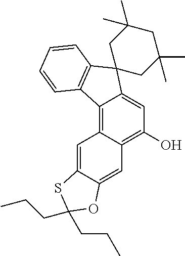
C1(O)=C2C(=C3C(=C1)C1(C4=C3C=CC=C4)CC(C)(C)CC(C)(C)C1)C=C1C(=C2)OC(CCC)(CCC)S1
